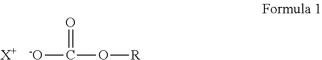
C(O[R])([-O])=O.[X+]
